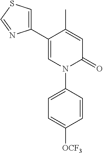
C1=C(C)C(C2=CSC=N2)=CN(C2=CC=C([OCF3])C=C2)C1=O
